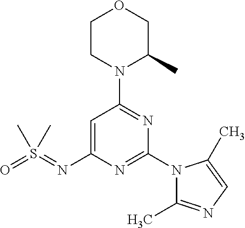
C1=C(N=S(=O)(C)C)N=C(N2C(C)=NC=C2C)N=C1N1C(C)COCC1
